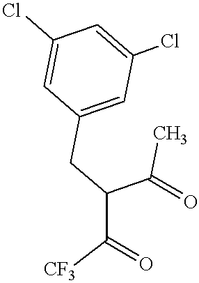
C(C(C([CF3])=O)CC1=CC(Cl)=CC(Cl)=C1)(C)=O
